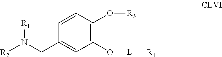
C1(CN([R2])[R1])=CC(O[L][R4])=C(O[R3])C=C1
